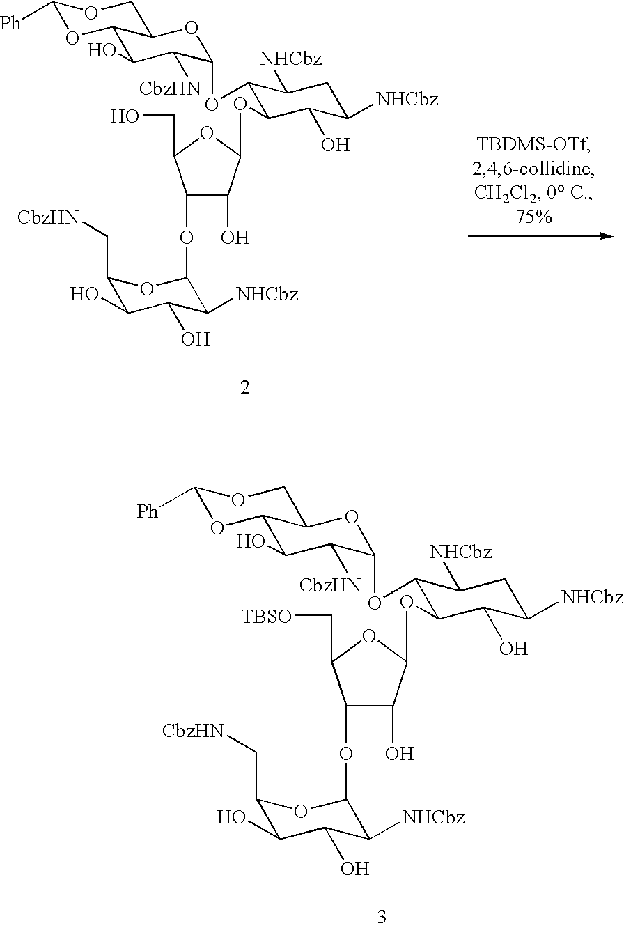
C1(O)C([CbzHN])C(OC2C(OC3C(O)C(OC4C([NHCbz])C(O)C(O)C(C[CbzHN])O4)C(C[TBSO])O3)C(O)C([NHCbz])CC2[NHCbz])OC2C1OC([Ph])OC2.C1(O)C([CbzHN])C(OC2C(OC3C(O)C(OC4C([NHCbz])C(O)C(O)C(C[CbzHN])O4)C(CO)O3)C(O)C([NHCbz])CC2[NHCbz])OC2C1OC([Ph])OC2
